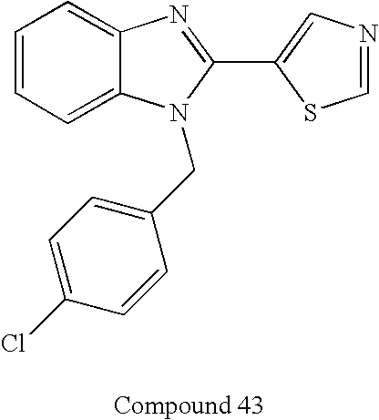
C1=CC=C2C(=C1)N=C(C1=CN=CS1)N2CC1=CC=C(Cl)C=C1
